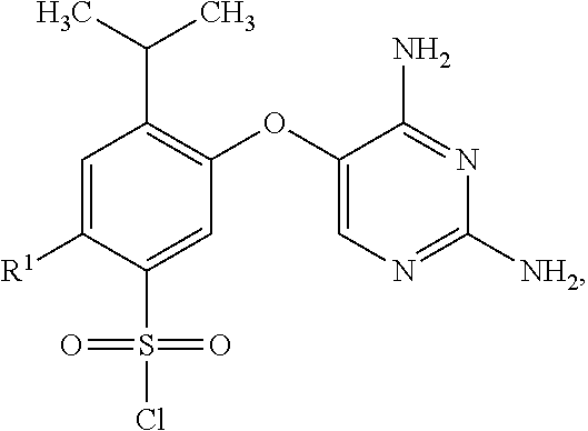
C1=C([R1])C(S(Cl)(=O)=O)=CC(OC2=CN=C([NH2])N=C2N)=C1C(C)C
